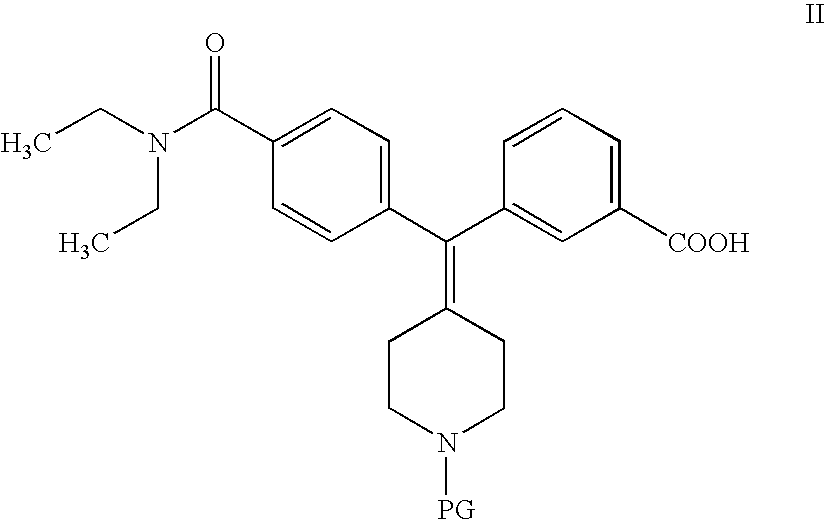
C1=CC(C(N(CC)CC)=O)=CC=C1C(C1=CC([COOH])=CC=C1)=C1CCN([PG])CC1
